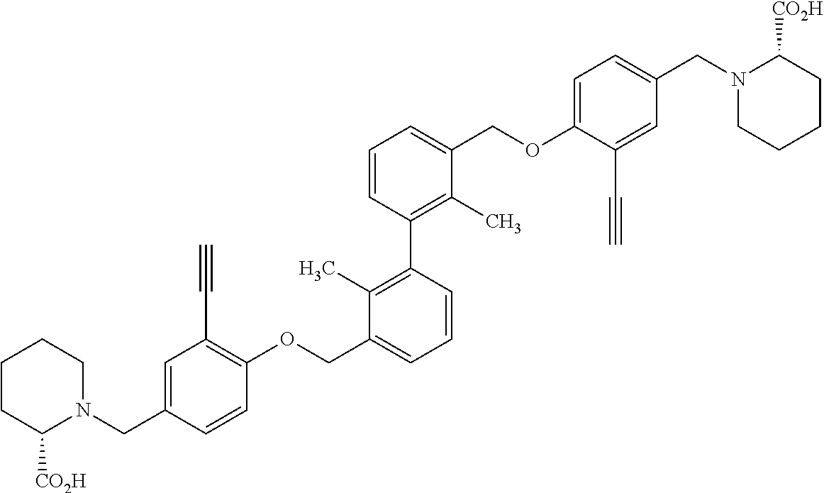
C1(C)=C(C2=C(C)C(COC3=CC=C(CN4CCCCC4[CO2H])C=C3C#C)=CC=C2)C=CC=C1COC1=C(C#C)C=C(CN2CCCCC2[CO2H])C=C1
